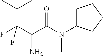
C1C(N(C(C(C(F)(C(C)C)F)N)=O)C)CCC1
